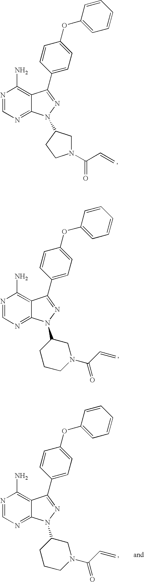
N1=CN=C2C(=C1N)C(C1=CC=C(OC3=CC=CC=C3)C=C1)=NN2C1CCCN(C(C=C)=O)C1.N1=CN=C2C(=C1N)C(C1=CC=C(OC3=CC=CC=C3)C=C1)=NN2C1CN(C(C=C)=O)CC1.N1=CN=C2C(=C1N)C(C1=CC=C(OC3=CC=CC=C3)C=C1)=NN2C1CCCN(C(C=C)=O)C1
